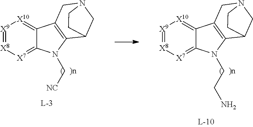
[X9]1=[X8][X7]=C2C(=[X10]1)C1=C(N2C[NC])C2CN(C1)CC2.[X9]1=[X8][X7]=C2C(=[X10]1)C1=C(N2CCN)C2CN(C1)CC2
